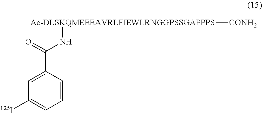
[Ac-DLSKQMEEEAVRLFIEWLRNGGPSSGAPPPS]([CONH2])NC(C1=CC([125I])=CC=C1)=O
